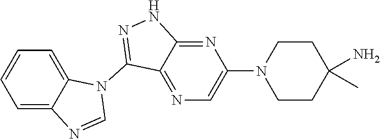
C1=C2C(=CC=C1)N=CN2C1=NNC2=NC(N3CCC(C)(N)CC3)=CN=C12
